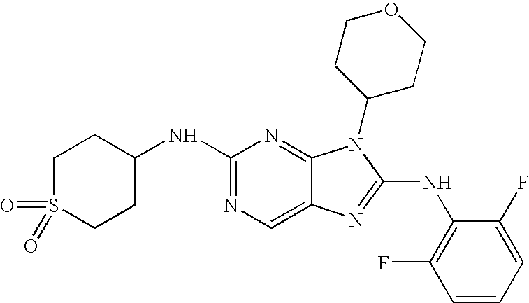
N1=C(NC2CCS(=O)(=O)CC2)N=C2C(=C1)N=C(NC1=C(F)C=CC=C1F)N2C1CCOCC1
